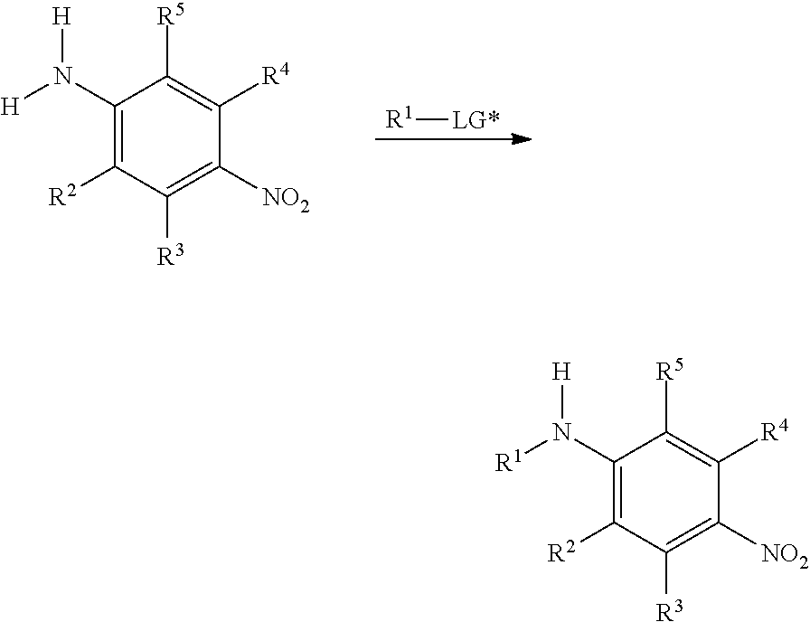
[R1][LG*].C1(N([H])[H])=C([R2])C([R3])=C([NO2])C([R4])=C1[R5].C1(N([R1])[H])=C([R2])C([R3])=C([NO2])C([R4])=C1[R5]
